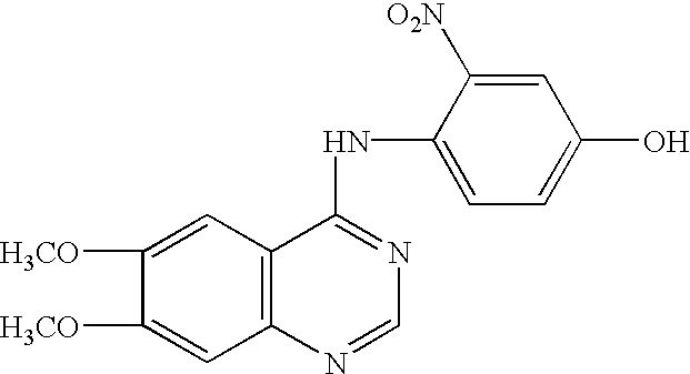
C1([H3CO])=CC2=C(C=C1[H3CO])C(NC1=CC=C(O)C=C1[O2N])=NC=N2
